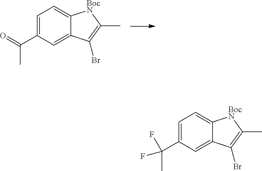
C1=C(C(=O)C)C=C2C(=C1)[BocN]C(C)=C2Br.C1=C(C(F)(C)F)C=C2C(=C1)[BocN]C(C)=C2Br
